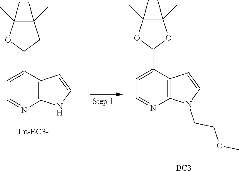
C1=C(C2OC(C)(C)C(C)(C)O2)C2=C(N=C1)N(CCOC)C=C2.C1=C(C2CC(C)(C)C(C)(C)O2)C2=C(N=C1)NC=C2.[BC3]
